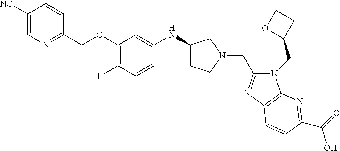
C1([NC])=CN=C(COC2=C(F)C=CC(NC3CCN(CC4=NC5=C(N4CC4CCO4)N=C(C(=O)O)C=C5)C3)=C2)C=C1
